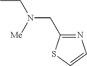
CCN(CC1=NC=CS1)[Me]
